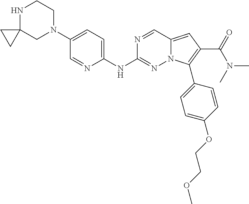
N1C2(CN(C3=CC=C(NC4=NN5C(=CC(C(=O)N(C)C)=C5C5=CC=C(OCCOC)C=C5)C=N4)N=C3)CC1)CC2
